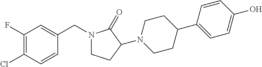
N1(CC2=CC(F)=C(Cl)C=C2)CCC(N2CCC(C3=CC=C(O)C=C3)CC2)C1=O
